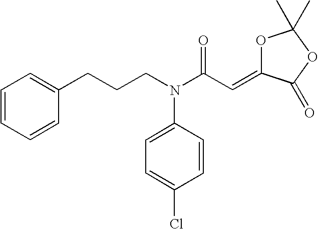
C1=CC=CC(CCCN(C(C=C2OC(C)(C)OC2=O)=O)C2=CC=C(Cl)C=C2)=C1
